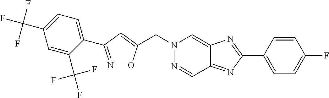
C(N1N=CC2=NC(C3=CC=C(F)C=C3)=NC2=C1)C1=CC(C2=CC=C(C(F)(F)F)C=C2C(F)(F)F)=NO1
